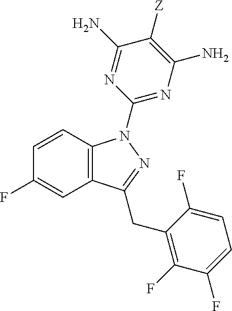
C1=CC2=C(C=C1F)C(CC1=C(F)C(F)=CC=C1F)=NN2C1=NC(N)=C([Z])C(N)=N1
